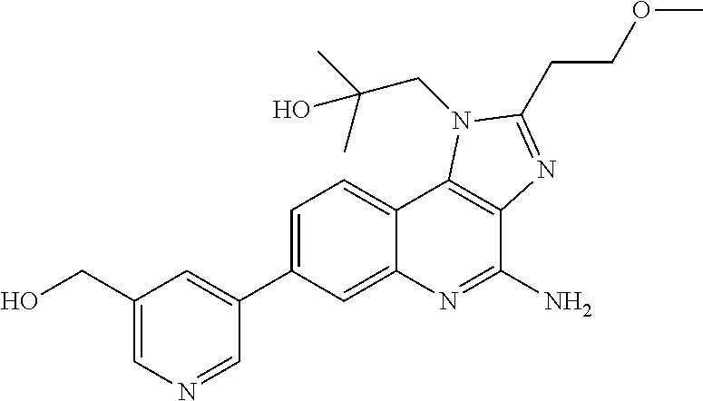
C1=C(C2=CC(CO)=CN=C2)C=C2C(=C1)C1=C(C(N)=N2)N=C(CCOC)N1CC(C)(O)C
